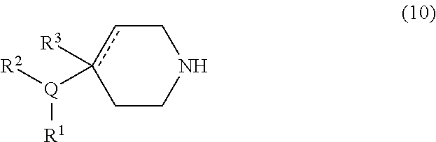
C1CNCcc1([R3])[Q]([R2])[R1]
